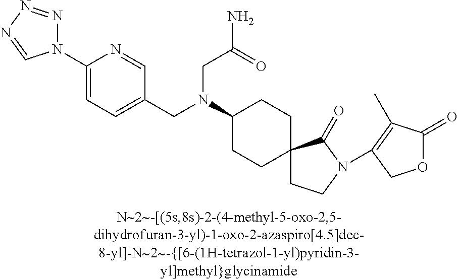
C1CN(C2=C(C)C(=O)OC2)C(=O)C12CCC(N(CC1=CC=C(N3N=NN=C3)N=C1)CC(N)=O)CC2
